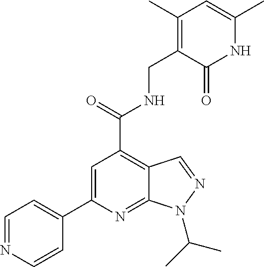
C1=NC=CC(C2=CC(C(=O)NCC3=C(C)C=C(C)NC3=O)=C3C(=N2)N(C(C)C)N=C3)=C1
